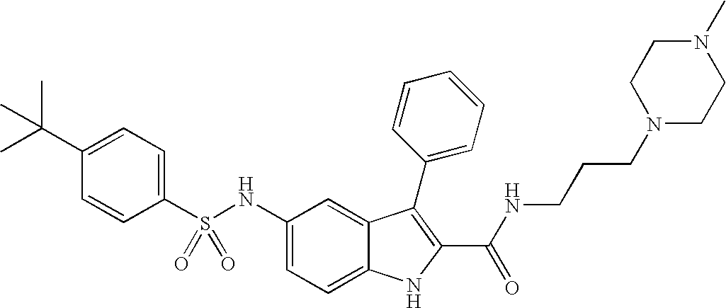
C1(C(C)(C)C)=CC=C(S(NC2=CC=C3C(=C2)C(C2=CC=CC=C2)=C(C(NCCCN2CCN(C)CC2)=O)N3)(=O)=O)C=C1
